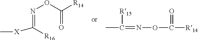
N(=C([R16])[X]C)OC(=O)[R14].CC([R15])=NOC(=O)[R14]
